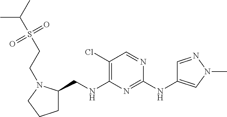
C1C(CNC2=C(Cl)C=NC(NC3=CN(C)N=C3)=N2)N(CCS(=O)(=O)C(C)C)CC1
